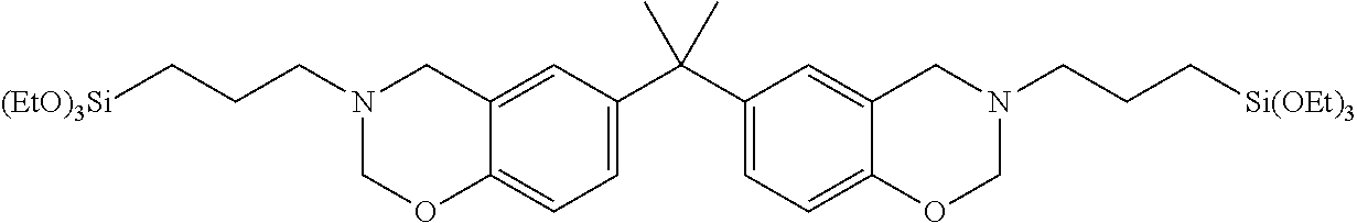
C1=C(C(C2=CC=C3C(=C2)CN(CCC[Si(OEt)3])CO3)(C)C)C=C2C(=C1)OCN(CCC[(EtO)3Si])C2
